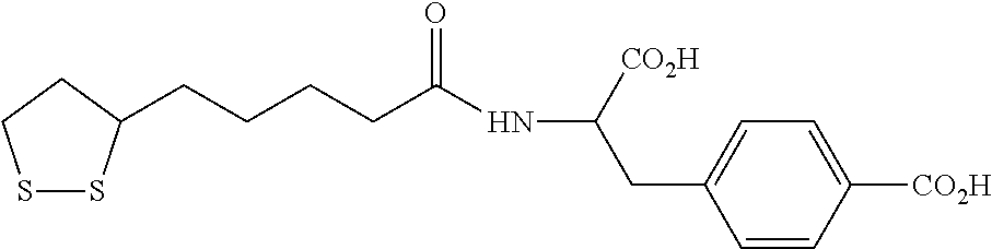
S1SC(CCCCC(NC(CC2=CC=C([CO2H])C=C2)[CO2H])=O)CC1
